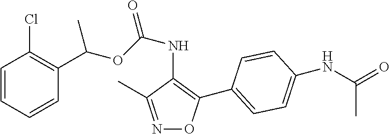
C1=CC=CC(C(OC(NC2=C(C3=CC=C(NC(=O)C)C=C3)ON=C2C)=O)C)=C1Cl
